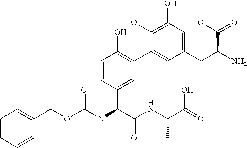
C1=CC=CC(COC(N(C)C(C(=O)NC(C)C(=O)O)C2=CC(C3=CC(CC(C(OC)=O)N)=CC(O)=C3OC)=C(O)C=C2)=O)=C1
